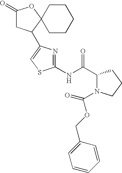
C1(NC(C2N(C(OCC3=CC=CC=C3)=O)CCC2)=O)=NC(C2CC(=O)OC23CCCCC3)=CS1
